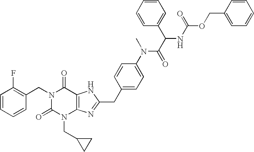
C1=CC=CC(CN2C(=O)N(CC3CC3)C3=C(C2=O)NC(CC2=CC=C(N(C(=O)C(NC(OCC4=CC=CC=C4)=O)C4=CC=CC=C4)C)C=C2)=N3)=C1F
